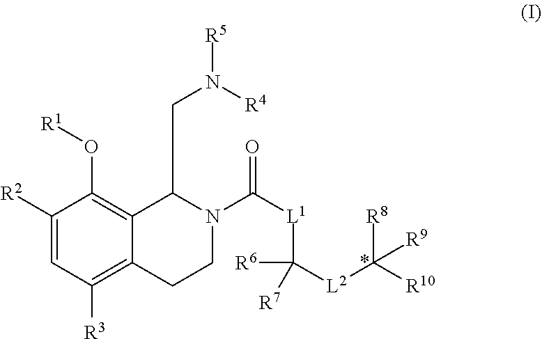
C1([R2])=CC([R3])=C2C(=C1O[R1])C(CN([R4])[R5])N(C(=O)[L1]C([R6])([R7])[L2]C([R8])([R10])[R9])CC2
